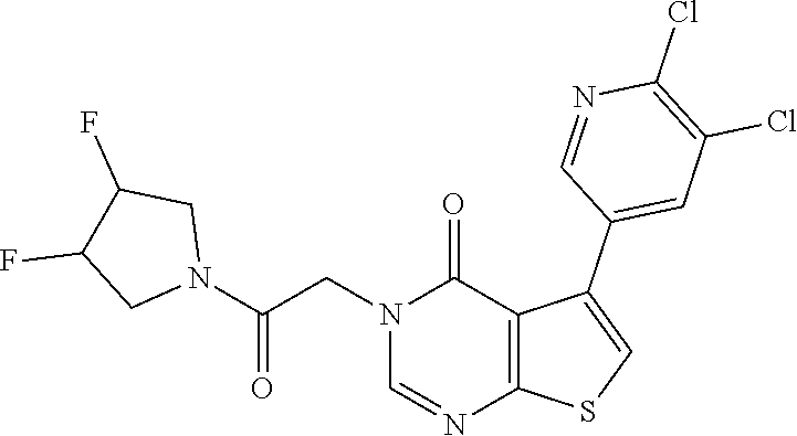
C1=NC2=C(C(C3=CC(Cl)=C(Cl)N=C3)=CS2)C(=O)N1CC(N1CC(F)C(F)C1)=O
